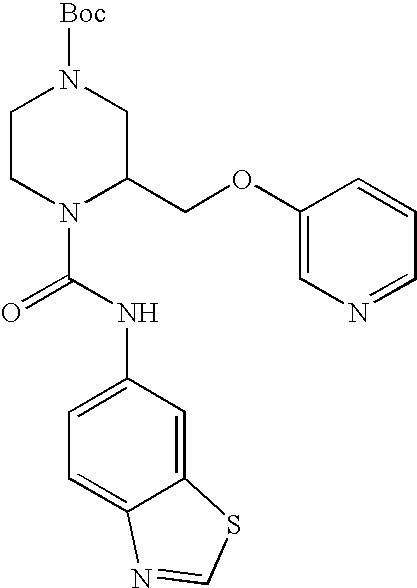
C1CN(C(=O)NC2=CC=C3C(=C2)SC=N3)C(COC2=CN=CC=C2)CN1[Boc]
